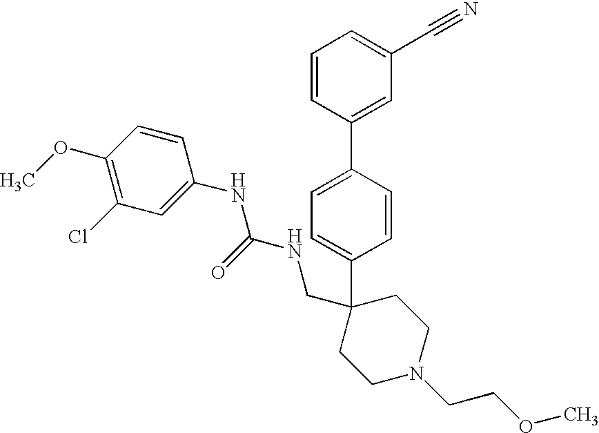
C1=CC(C2=CC(C#N)=CC=C2)=CC=C1C1(CNC(NC2=CC(Cl)=C(OC)C=C2)=O)CCN(CCOC)CC1
